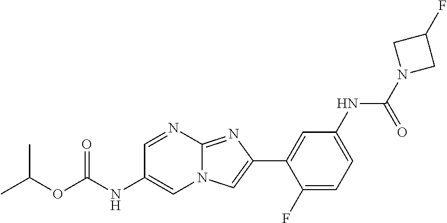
C1=NC2=NC(C3=CC(NC(N4CC(F)C4)=O)=CC=C3F)=CN2C=C1NC(OC(C)C)=O
